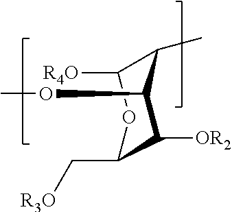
C1(C[R3O])C([OR2])C(OC)C(C)C([R4O])O1
